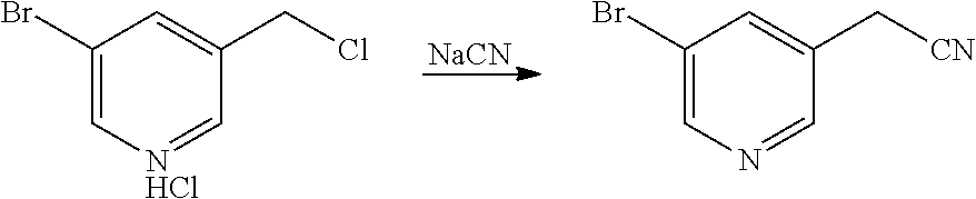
[NaCN].C1(Br)=C[NHCl]=CC(CCl)=C1.C1(Br)=CN=CC(C[CN])=C1
